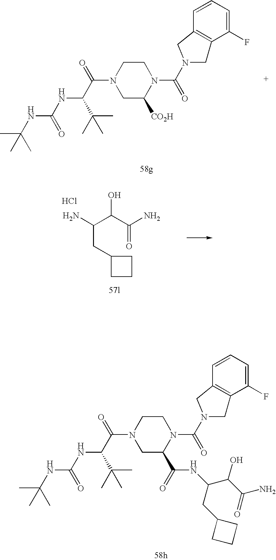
C1C([CO2H])N(C(N2CC3=C(C2)C=CC=C3F)=O)CCN1C(C(NC(NC(C)(C)C)=O)C(C)(C)C)=O.NC(C(C(N)=O)O)CC1CCC1.Cl.C1C(C(=O)NC(CC2CCC2)C(C(=O)N)O)N(C(N2CC3=C(C2)C=CC=C3F)=O)CCN1C(C(NC(NC(C)(C)C)=O)C(C)(C)C)=O
